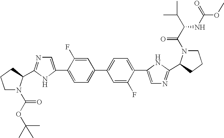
C1N(C(OC(C)(C)C)=O)C(C2=NC=C(C3=CC=C(C4=CC=C(C5=CN=C(C6N(C(C(C(C)C)NC(OC)=O)=O)CCC6)N5)C(F)=C4)C=C3F)N2)CC1
